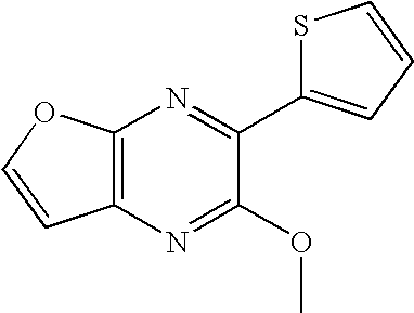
C12=C(OC=C1)N=C(C1=CC=CS1)C(OC)=N2
